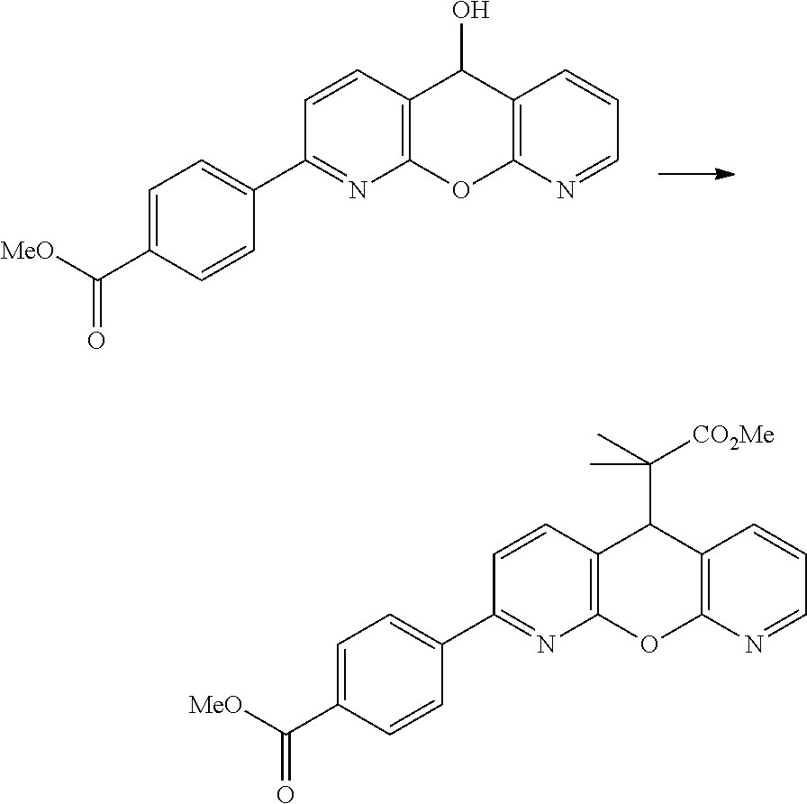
C12=C(N=CC=C1)OC1=C(C2O)C=CC(C2=CC=C(C([MeO])=O)C=C2)=N1.C12=C(N=CC=C1)OC1=C(C2C(C)([CO2Me])C)C=CC(C2=CC=C(C([MeO])=O)C=C2)=N1
